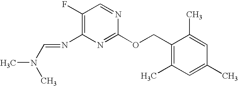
C1(F)=C(N=CN(C)C)N=C(OCC2=C(C)C=C(C)C=C2C)N=C1
